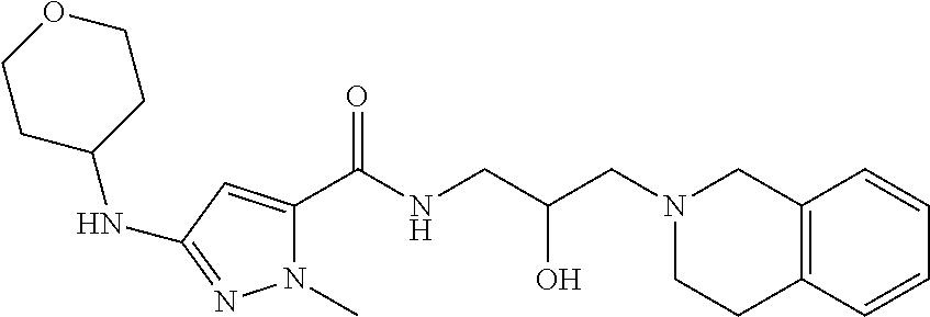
C1(C(NCC(CN2CC3=C(CC2)C=CC=C3)O)=O)=CC(NC2CCOCC2)=NN1C
